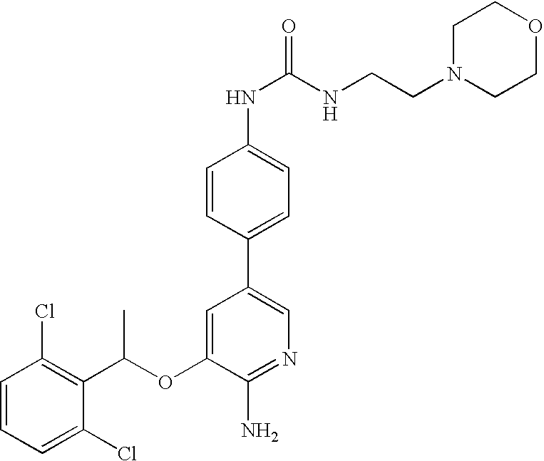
C1=CC(Cl)=C(C(OC2=CC(C3=CC=C(NC(=O)NCCN4CCOCC4)C=C3)=CN=C2N)C)C(Cl)=C1
